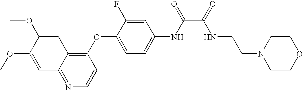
C1=C(OC)C(OC)=CC2=NC=CC(OC3=CC=C(NC(=O)C(=O)NCCN4CCOCC4)C=C3F)=C12
